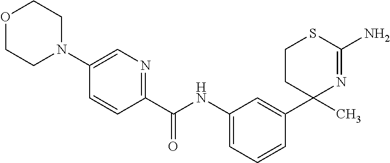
C1(NC(C2=NC=C(N3CCOCC3)C=C2)=O)=CC=CC(C2(C)N=C(N)SCC2)=C1
